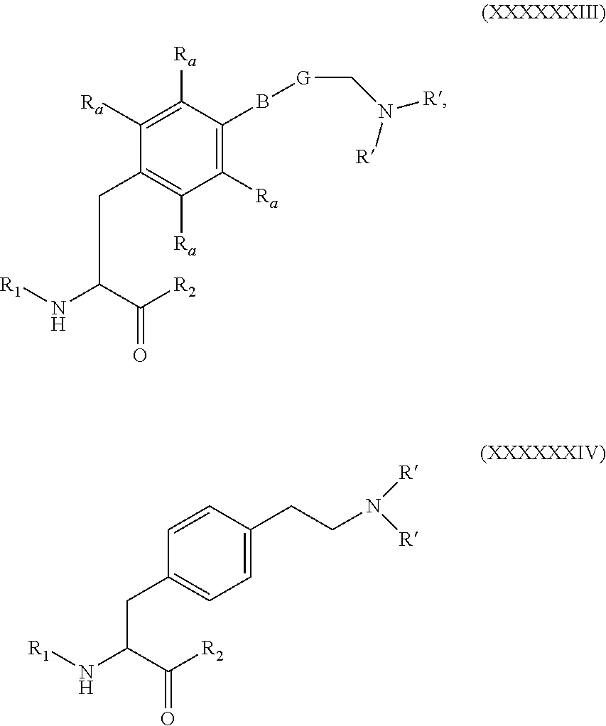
[R1]NC(C([R2])=O)CC1=C([Ra])C([Ra])=C(B[G]CN([R])[R])C([Ra])=C1[Ra].[R1]NC(C([R2])=O)CC1=CC=C(CCN([R])[R])C=C1
